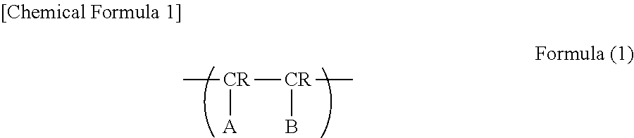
[CR](C)([CR](C)[A])B
